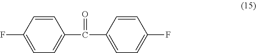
C1=CC(F)=CC=C1C(C1=CC=C(F)C=C1)=O
